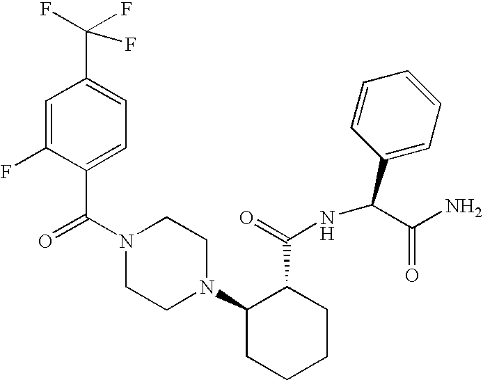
C(N1CCN(C2CCCCC2C(=O)NC(C2=CC=CC=C2)C(N)=O)CC1)(=O)C1=CC=C(C(F)(F)F)C=C1F
